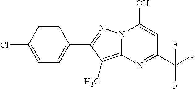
C12=C(C)C(C3=CC=C(Cl)C=C3)=NN1C(O)=CC(C(F)(F)F)=N2
